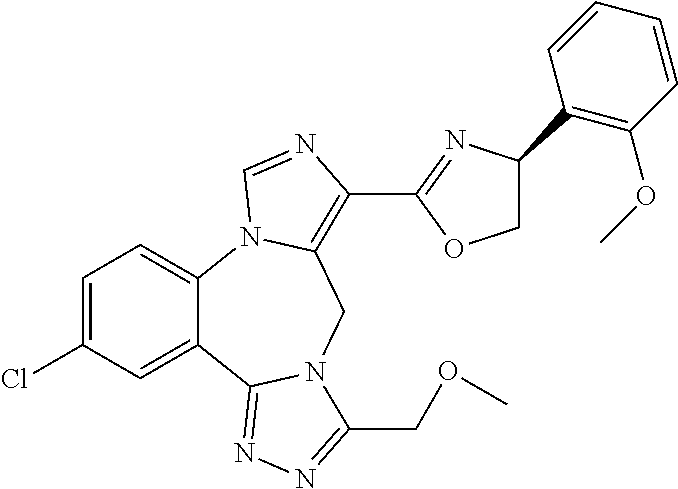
C1=C(Cl)C=C2C(=C1)N1C(=C(C3=NC(C4=C(OC)C=CC=C4)CO3)N=C1)CN1C2=NN=C1COC
